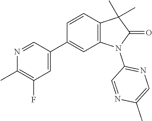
C1=NC(C)=C(F)C=C1C1=CC2=C(C=C1)C(C)(C)C(=O)N2C1=NC=C(C)N=C1
